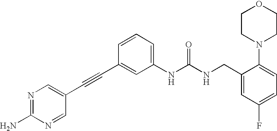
NC1=NC=C(C#CC2=CC(NC(NCC3=CC(F)=CC=C3N3CCOCC3)=O)=CC=C2)C=N1
